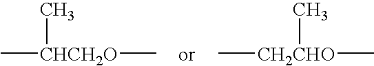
C[CHCH2O](C)C.C[CH2CHO](C)C
